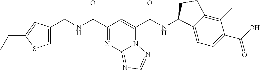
C(NC(C1=NC2=NC=NN2C(C(NC2C3=CC=C(C(O)=O)C(C)=C3CC2)=O)=C1)=O)C1=CSC(CC)=C1
